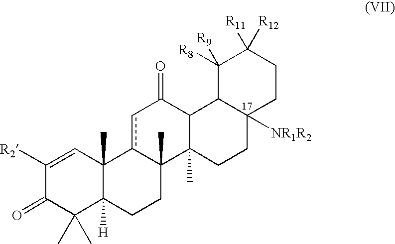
c1c2C(C)(C3(C)C(C1=O)C1C([NR1R2])(CC3)CCC([R12])([R11])C1([R9])[R8])CCC1([H])C2(C)C=C([R2])C(=O)C1(C)C
